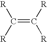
C(=C([R])[R])([R])[R]
